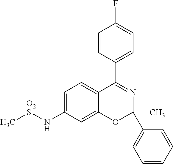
C1=CC(C2=NC(C3=CC=CC=C3)(C)OC3=CC(N[O2S]C)=CC=C23)=CC=C1F
